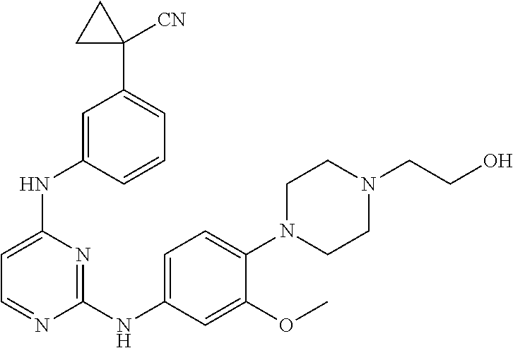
C1(NC2=CC=C(N3CCN(CCO)CC3)C(OC)=C2)=NC(NC2=CC(C3([CN])CC3)=CC=C2)=CC=N1
